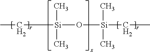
CC[Si](C)(C)O[Si](C)(C)CC
